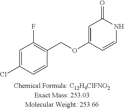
C1=C(Cl)C=CC(COC2=CC(=O)NC=C2)=C1F
